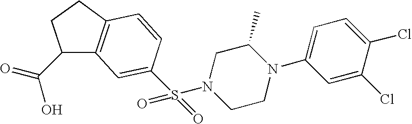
C1(C(=O)O)C2=C(CC1)C=CC(S(N1CCN(C3=CC=C(Cl)C(Cl)=C3)C(C)C1)(=O)=O)=C2
